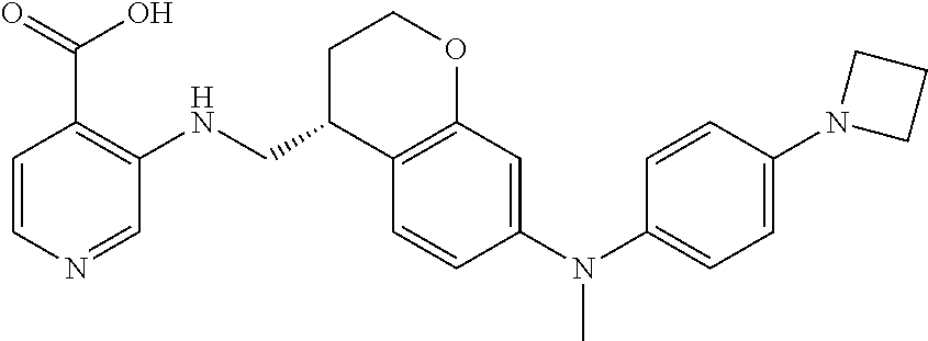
C1=CN=CC(NCC2C3=C(OCC2)C=C(N(C2=CC=C(N4CCC4)C=C2)C)C=C3)=C1C(=O)O
